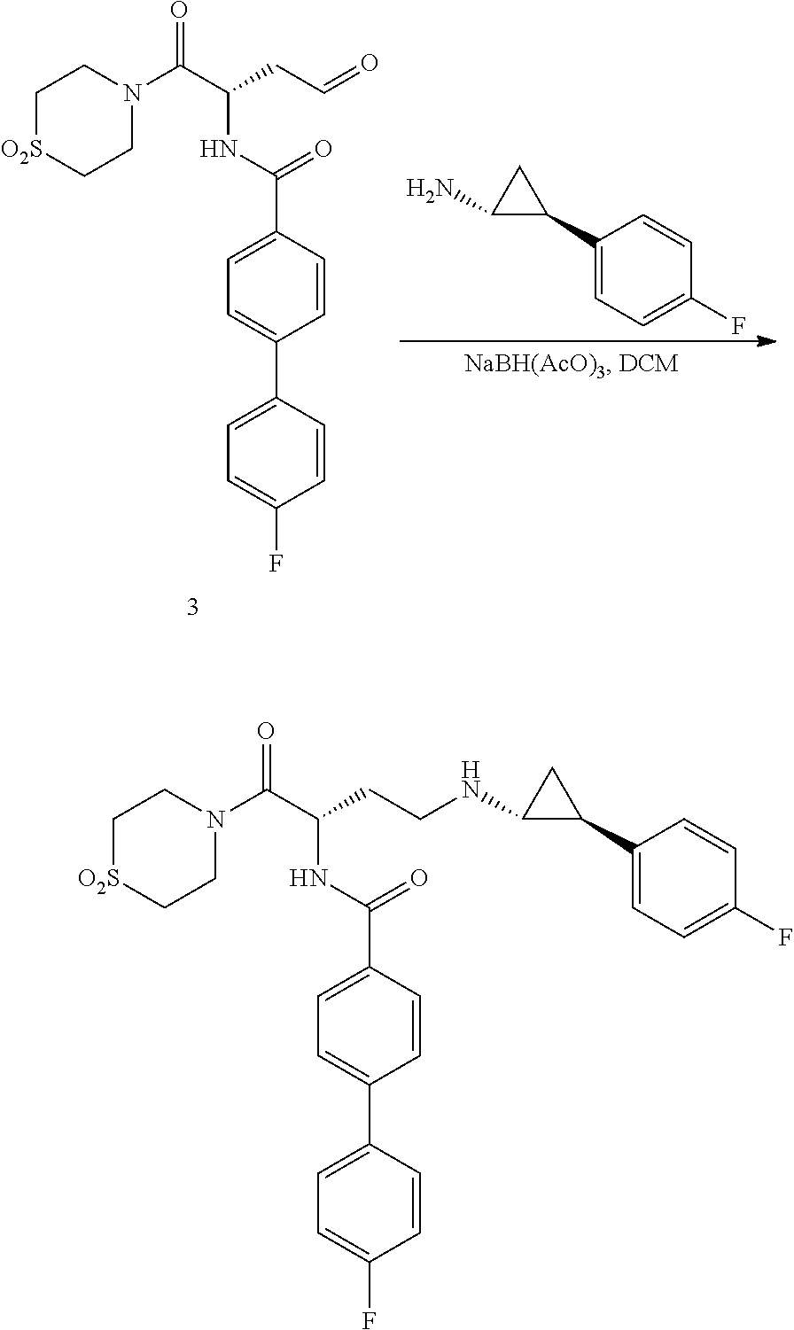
C1=C(C(NC(C(=O)N2CC[O2S]CC2)CCNC2C(C3=CC=C(F)C=C3)C2)=O)C=CC(C2=CC=C(F)C=C2)=C1.C1=C(C(NC(C(=O)N2CC[O2S]CC2)CC=O)=O)C=CC(C2=CC=C(F)C=C2)=C1.C1(C2CC2N)=CC=C(F)C=C1
